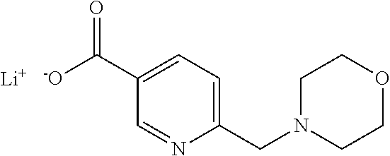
C1=C(CN2CCOCC2)N=CC(C([-O])=O)=C1.[Li]
